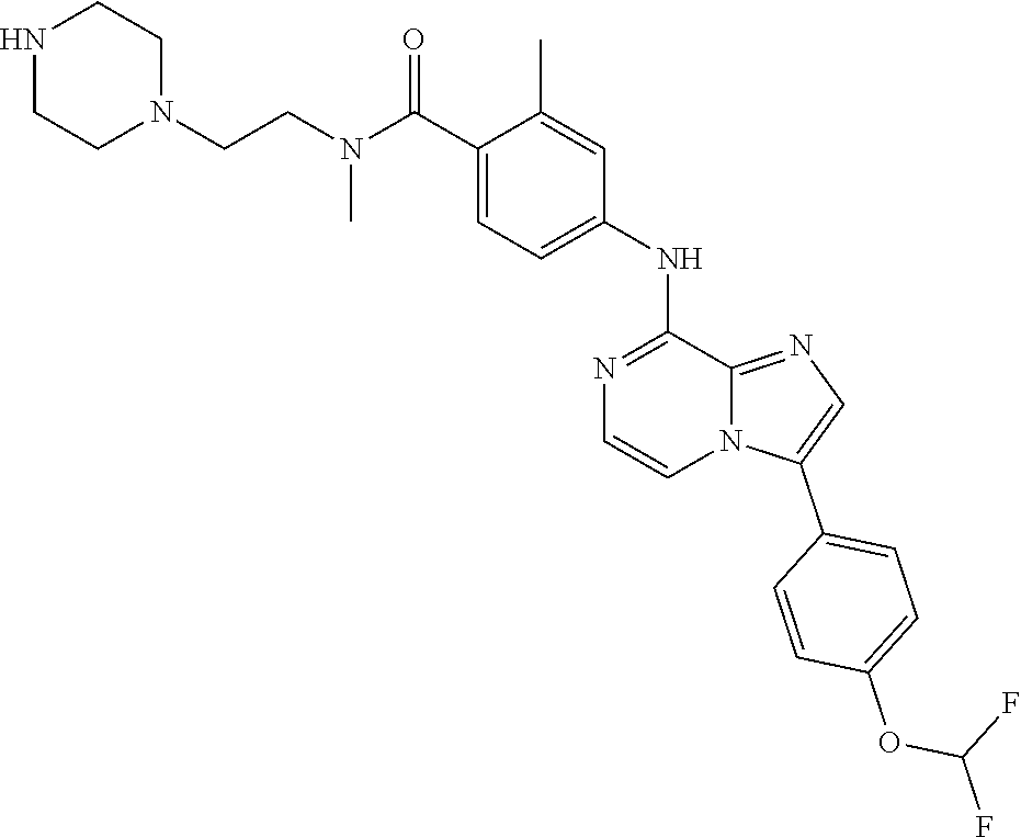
C1=C(NC2=NC=CN3C2=NC=C3C2=CC=C(OC(F)F)C=C2)C=C(C)C(C(N(CCN2CCNCC2)C)=O)=C1
